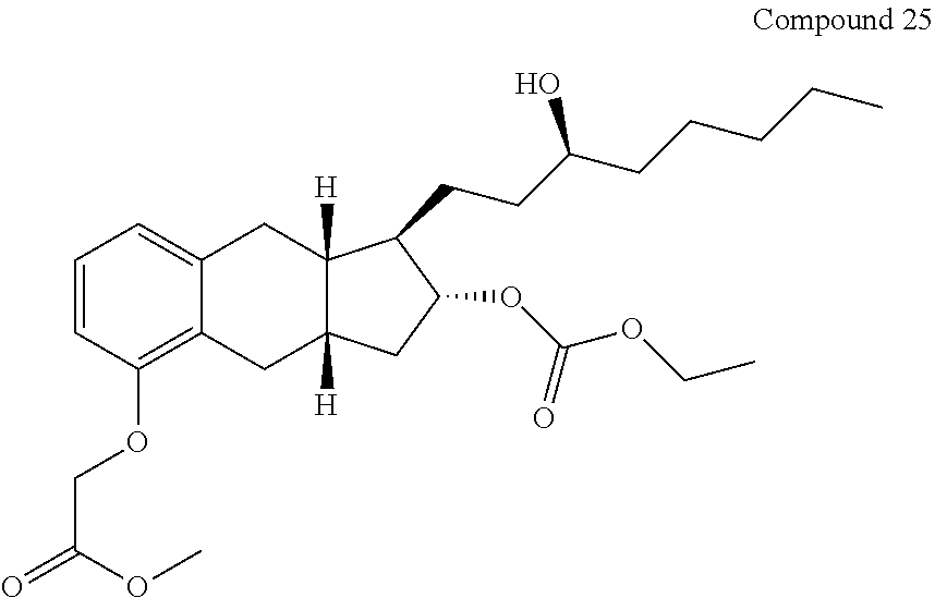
C1=CC(OCC(=O)OC)=C2C(=C1)CC1([H])C([H])(C2)CC(OC(OCC)=O)C1CCC(CCCCC)O
